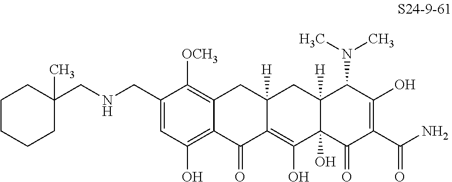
C1(CNCC2(C)CCCCC2)=CC(O)=C2C(=C1[OCH3])CC1([H])C(=C(O)C3(O)C([H])(C1)C(N(C)C)C(O)=C(C(N)=O)C3=O)C2=O
